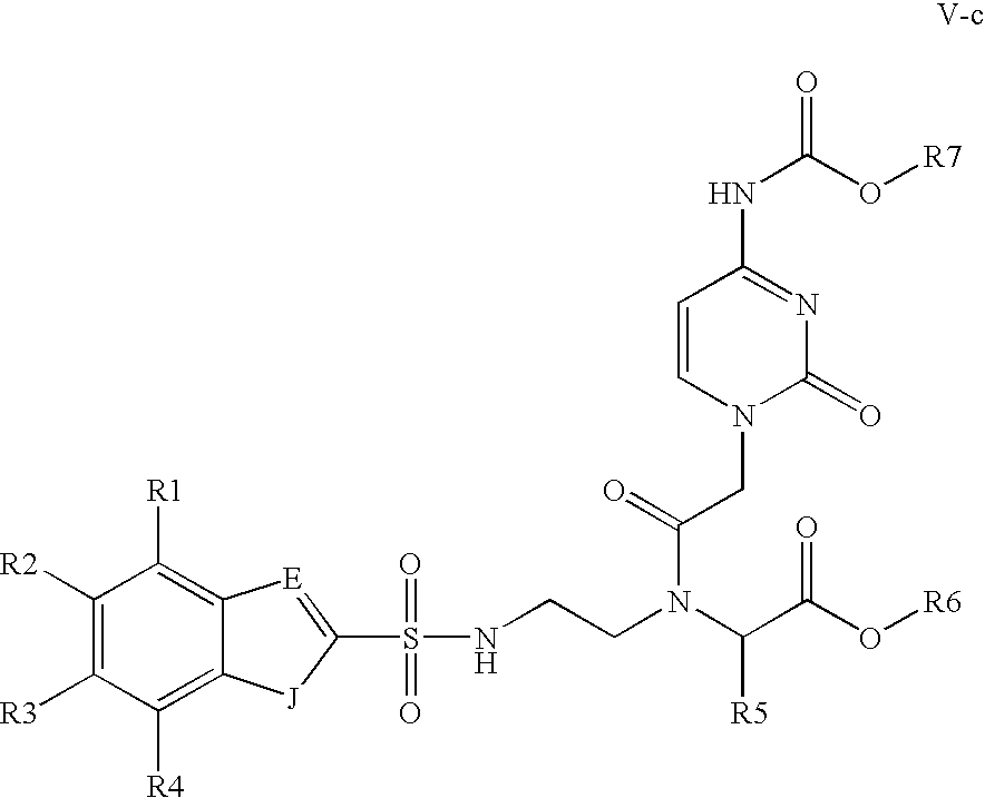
C1([R2])=C([R3])C([R4])=C2C(=C1[R1])[E]=C(S(=O)(NCCN(C(C(O[R6])=O)[R5])C(=O)CN1C(=O)N=C(NC(O[R7])=O)C=C1)=O)[J]2
